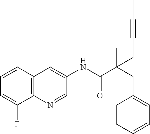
C12=C(N=CC(NC(C(CC3=CC=CC=C3)(C)CC#CC)=O)=C1)C(F)=CC=C2
